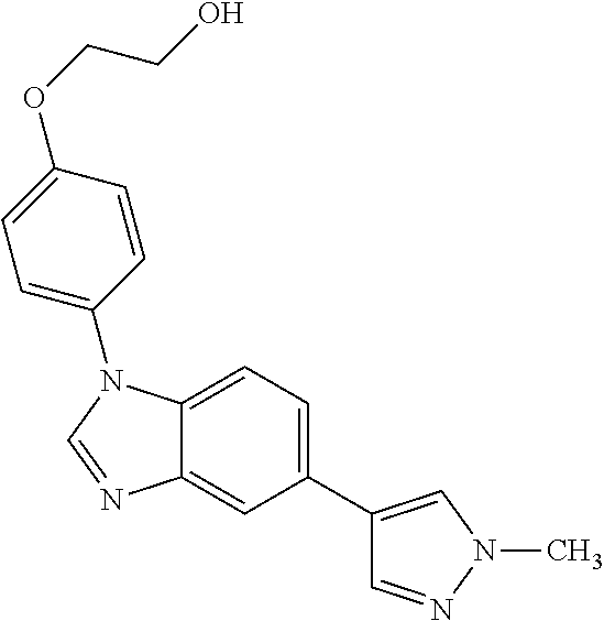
C1(C2=CN(C)N=C2)=CC=C2C(=C1)N=CN2C1=CC=C(OCCO)C=C1
